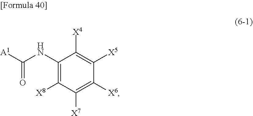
C1(NC([A1])=O)=C([X8])C([X7])=C([X6])C([X5])=C1[X4]
